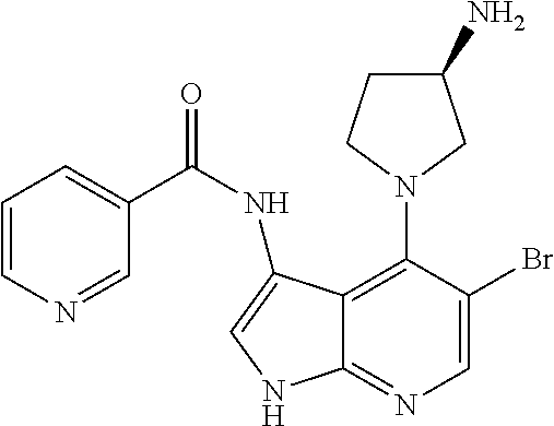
C1=C(Br)C(N2CC(N)CC2)=C2C(=N1)NC=C2NC(=O)C1=CC=CN=C1
